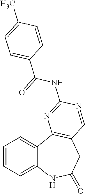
C12=CC=CC=C1C1=C(CC(=O)N2)C=NC(NC(C2=CC=C(C)C=C2)=O)=N1
